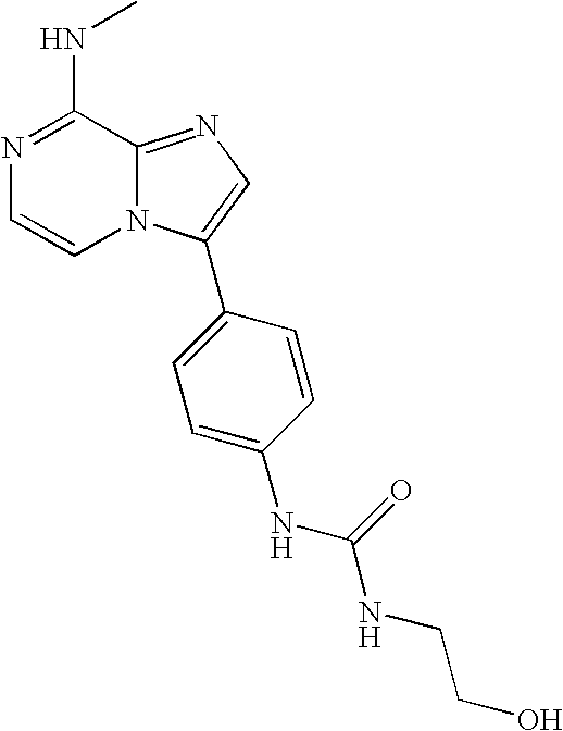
N1=C(NC)C2=NC=C(C3=CC=C(NC(NCCO)=O)C=C3)N2C=C1
